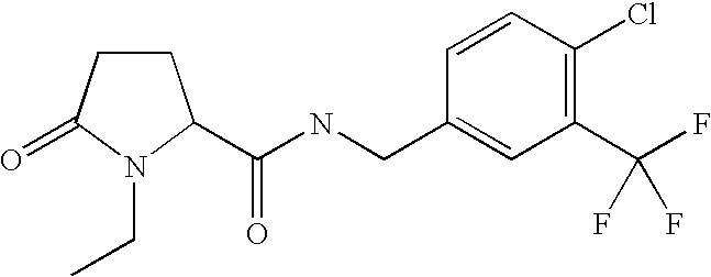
C(NCC1=CC(C(F)(F)F)=C(Cl)C=C1)(=O)C1CCC(=O)N1CC
